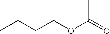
O(C(=O)C)CCCC
